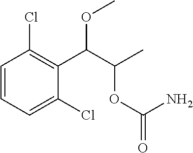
C1=C(Cl)C(C(C(C)OC(=O)N)OC)=C(Cl)C=C1
